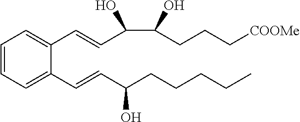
C(O)(CCC[COOMe])C(O)C=CC1=CC=CC=C1C=CC(CCCCC)O
